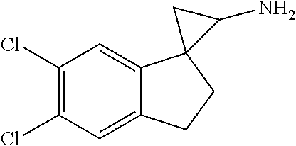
C1(Cl)=C(Cl)C=C2C(=C1)C1(CC2)C(N)C1
